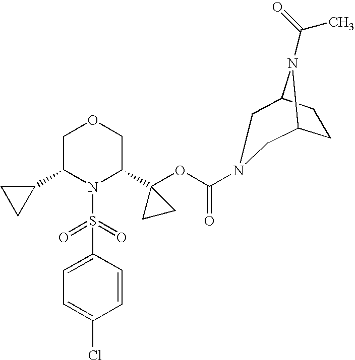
C1(C2N(S(=O)(=O)C3=CC=C(Cl)C=C3)C(C3(OC(=O)N4CC5CCC(N5C(=O)C)C4)CC3)COC2)CC1
